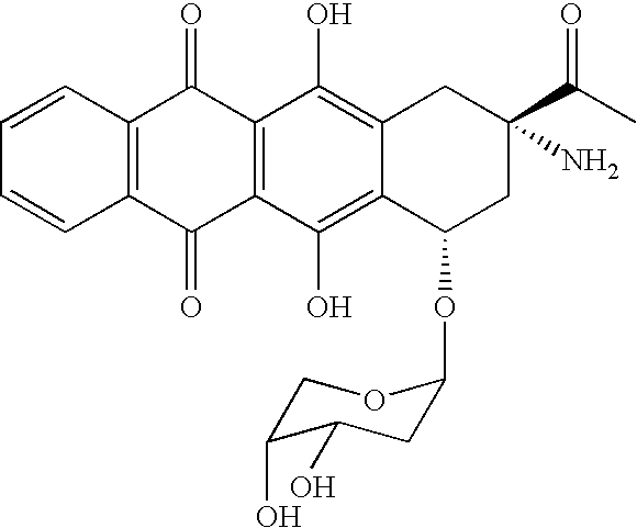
C12=C(C(=O)C3=C(C1=O)C(O)=C1C(=C3O)C(OC3CC(O)C(O)CO3)CC(C(C)=O)(N)C1)C=CC=C2
